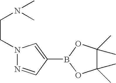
N1(CCN(C)C)N=CC(B2OC(C)(C)C(C)(C)O2)=C1
